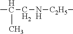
CC(CN[C2H5]C)C
